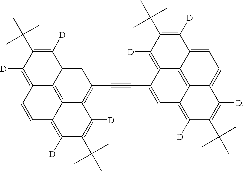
C12=C([D])C(C(C)(C)C)=C([D])C3=CC(C#CC4=CC5=C([D])C(C(C)(C)C)=C([D])C6=CC=C7C(=C56)C4=C([D])C(C(C)(C)C)=C7[D])=C4C(=C13)C(=C([D])C(C(C)(C)C)=C4[D])C=C2
